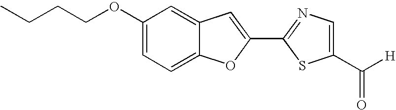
C1=C(OCCCC)C=C2C(=C1)OC(C1=NC=C(C([H])=O)S1)=C2
